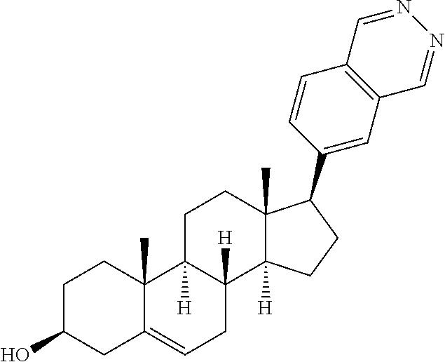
C1C(O)CC2=CCC3([H])C([H])(C2(C)C1)CCC1(C)C3([H])CCC1C1=CC2=C(C=C1)C=NN=C2
